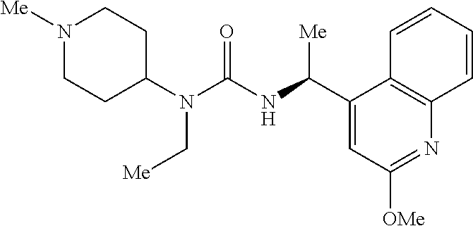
N1([Me])CCC(N(C(=O)NC(C2=CC([OMe])=NC3=C2C=CC=C3)[Me])C[Me])CC1
